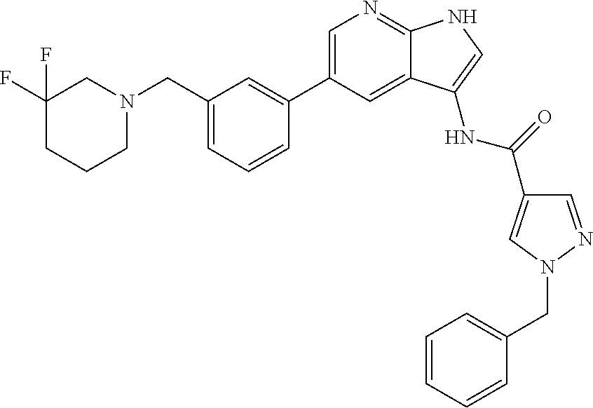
C1(CN2CC(F)(F)CCC2)=CC=CC(C2=CN=C3C(=C2)C(NC(C2=CN(CC4=CC=CC=C4)N=C2)=O)=CN3)=C1
